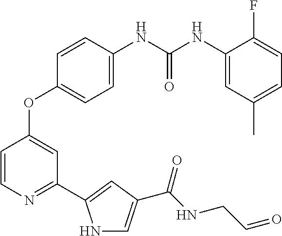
C1=C(NC(NC2=CC(C)=CC=C2F)=O)C=CC(OC2=CC(C3=CC(C(NCC=O)=O)=CN3)=NC=C2)=C1
